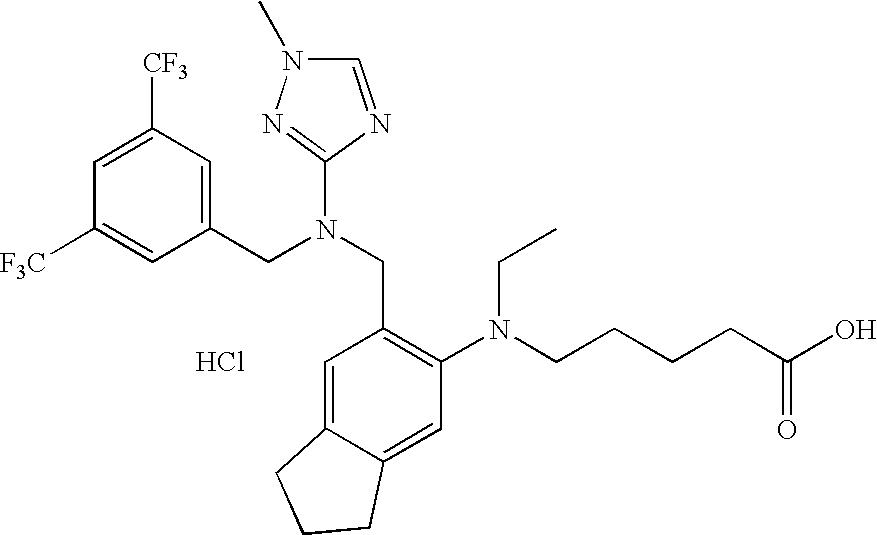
C1=C([CF3])C=C(CN(CC2=C(N(CCCCC(O)=O)CC)C=C3C(=C2)CCC3)C2=NN(C)C=N2)C=C1[F3C].Cl
